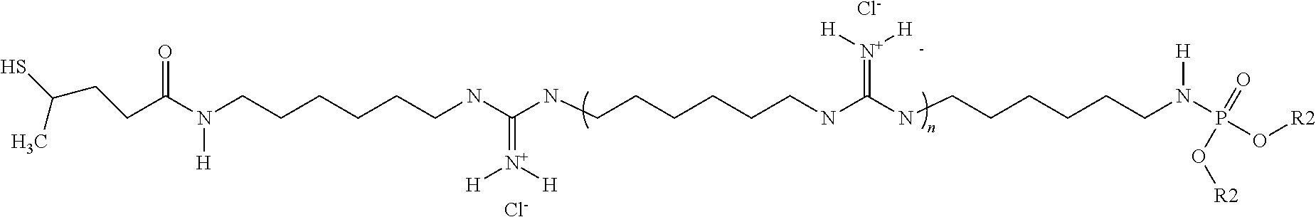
[-].[Cl-].[Cl-].N(C(NCCCCCCNC(NCCCCCCN(C(CCC(S)C)=O)[H])=[N+]([H])[H])=[N+]([H])[H])CCCCCCN(P(O[R2])(=O)O[R2])[H]
